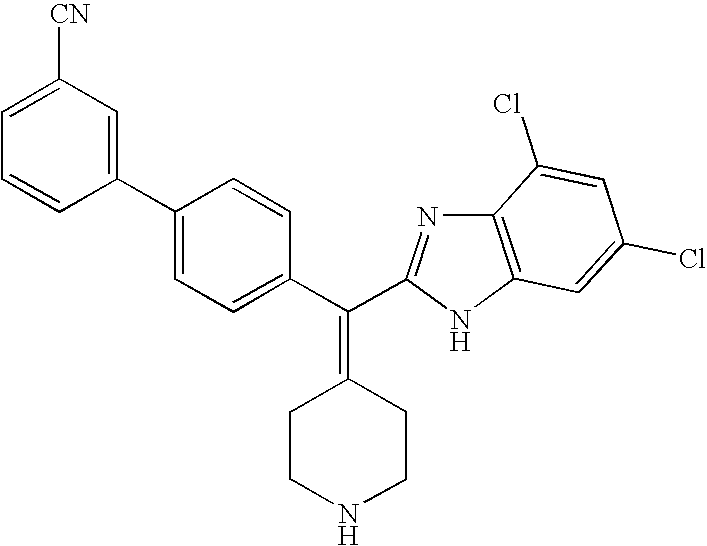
C1(C2=CC=C(C(=C3CCNCC3)C3=NC4=C(N3)C=C(Cl)C=C4Cl)C=C2)=CC([CN])=CC=C1
